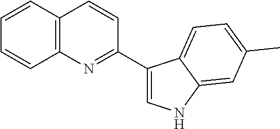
C12=C(C=CC=C1)C=CC(C1=CNC3=CC(C)=CC=C13)=N2
